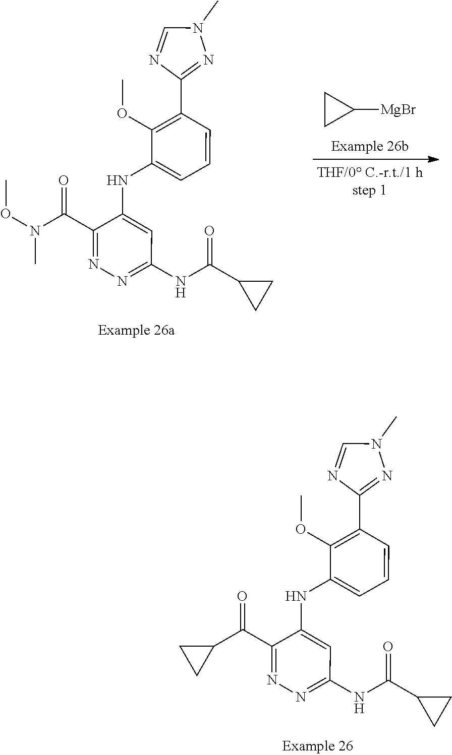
C1(C(C2=NN=C(NC(C3CC3)=O)C=C2NC2=CC=CC(C3=NN(C)C=N3)=C2OC)=O)CC1.C1CC1[MgBr].CN(C(C1=NN=C(NC(C2CC2)=O)C=C1NC1=CC=CC(C2=NN(C)C=N2)=C1OC)=O)OC
